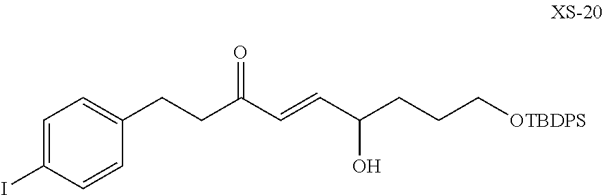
C(C(C=CC(CCC[OTBDPS])O)=O)CC1=CC=C(I)C=C1
